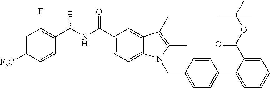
C1=C([F3C])C=CC(C(NC(C2=CC=C3C(=C2)C(C)=C(C)N3CC2=CC=C(C3=CC=CC=C3C(OC(C)(C)C)=O)C=C2)=O)C)=C1F
